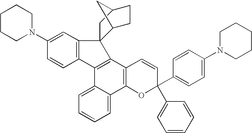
C1(N2CCCCC2)=CC2=C(C=C1)C1=C(C3=C(C4=CC=CC=C14)OC(C1=CC=C(N4CCCCC4)C=C1)(C1=CC=CC=C1)C=C3)C21C2CCC(C1)C2
